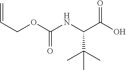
C=CCOC(NC(C(O)=O)C(C)(C)C)=O
